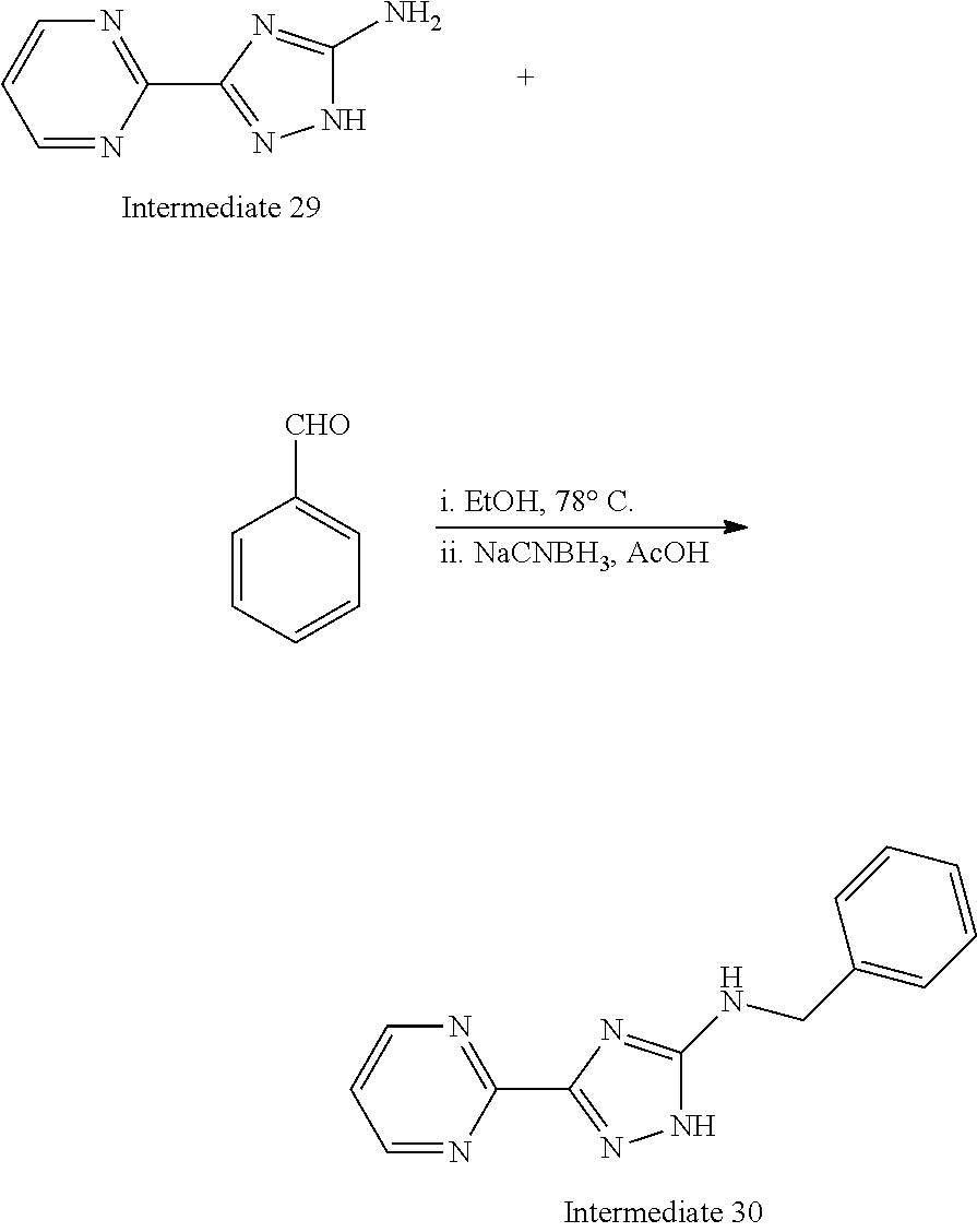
N1C(NCC2=CC=CC=C2)=NC(C2=NC=CC=N2)=N1.N1C(N)=NC(C2=NC=CC=N2)=N1.C1=CC=CC=C1[CHO]
